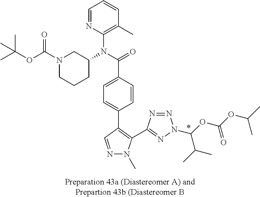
C1=NC(N(C(C2=CC=C(C3=C(C4=NN(C(OC(OC(C)C)=O)C(C)C)N=N4)N(C)N=C3)C=C2)=O)C2CN(C(OC(C)(C)C)=O)CCC2)=C(C)C=C1
